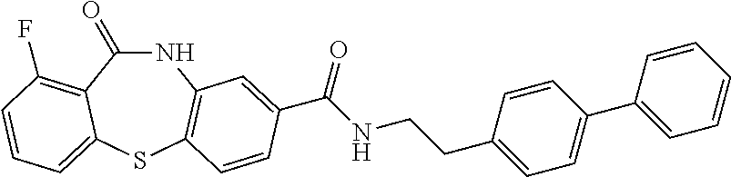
C1(=O)NC2=C(SC3=CC=CC(F)=C13)C=CC(C(NCCC1=CC=C(C3=CC=CC=C3)C=C1)=O)=C2
